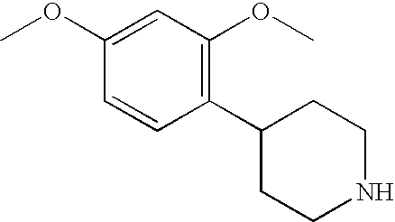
C1(C2CCNCC2)=C(OC)C=C(OC)C=C1
